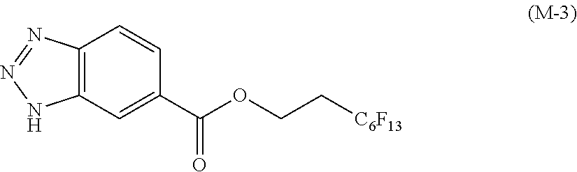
C12=C(C=C(C(OCC[C6F13])=O)C=C1)NN=N2
